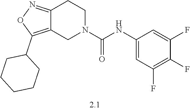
C12=NOC(C3CCCCC3)=C1CN(C(NC1=CC(F)=C(F)C(F)=C1)=O)CC2
